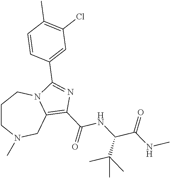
C1CN(C)CC2=C(C(=O)NC(C(NC)=O)C(C)(C)C)N=C(C3=CC(Cl)=C(C)C=C3)N2C1
